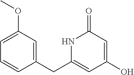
C1(CC2=CC(O)=CC(=O)N2)=CC(OC)=CC=C1
